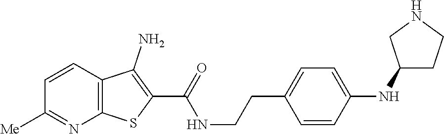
C1=CC2=C(N=C1[Me])SC(C(=O)NCCC1=CC=C(NC3CCNC3)C=C1)=C2N
